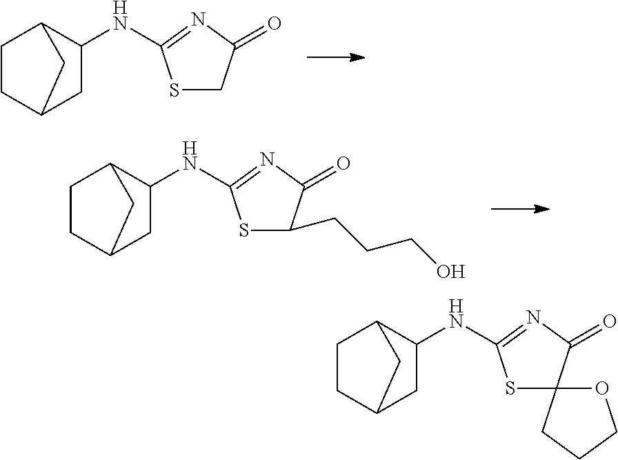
C1CC2CC(NC3=NC(=O)CS3)C1C2.C1CC2CC(NC3=NC(=O)C(CCCO)S3)C1C2.C1CC2CC(NC3=NC(=O)C4(S3)OCCC4)C1C2
